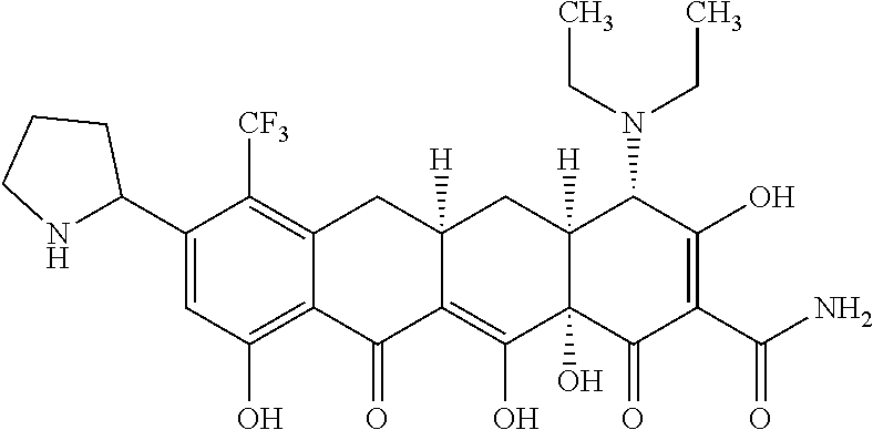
C1(C2NCCC2)=CC(O)=C2C(=C1[CF3])CC1([H])CC3([H])C(N(CC)CC)C(O)=C(C(=O)N)C(=O)C3(O)C(O)=C1C2=O
